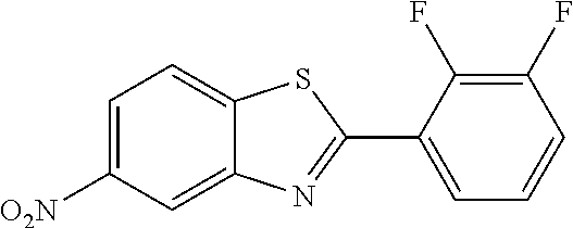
C1=C([O2N])C=C2C(=C1)SC(C1=CC=CC(F)=C1F)=N2
